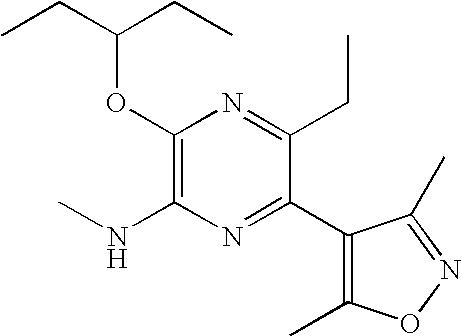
CCC(CC)OC1=C(NC)N=C(C2=C(C)ON=C2C)C(CC)=N1
